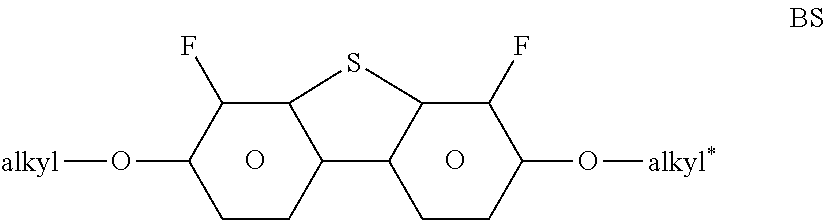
O(C1CCC2C(C1F)SC1C2CCC(O[alkyl*])C1F)[alkyl].O.O
